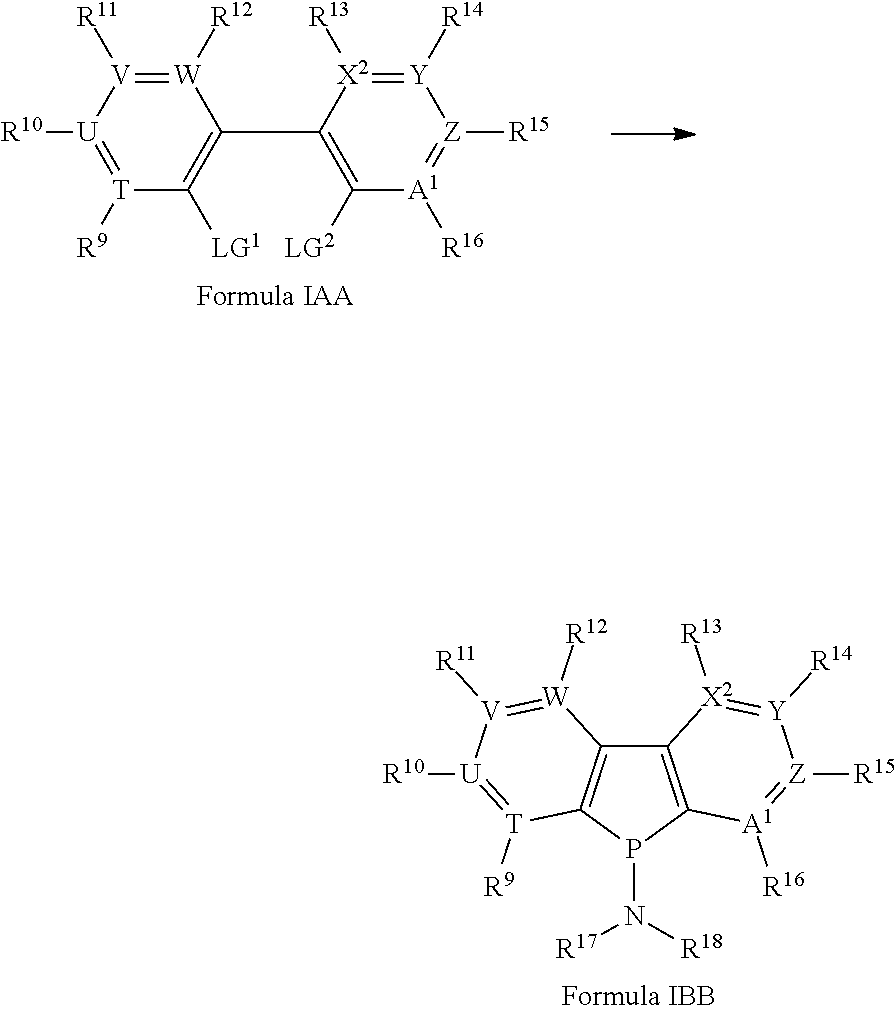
[W]1([R12])=[V]([R11])[U]([R10])=[T]([R9])C([LG1])=C1C1=C([LG2])[A1]([R16])=[Z]([R15])[Y]([R14])=[X2]1[R13].C12=C(P(N([R18])[R17])C3=C1[W]([R12])=[V]([R11])[U]([R10])=[T]3[R9])[A1]([R16])=[Z]([R15])[Y]([R14])=[X2]2[R13]
